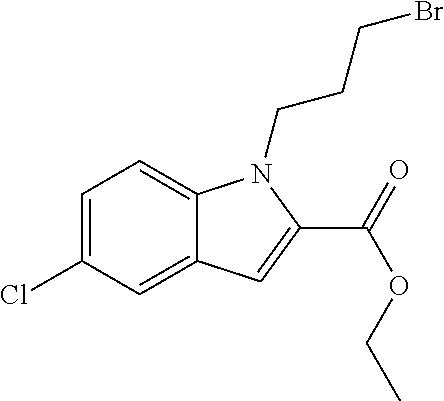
C1=C(Cl)C=C2C(=C1)N(CCCBr)C(C(OCC)=O)=C2
